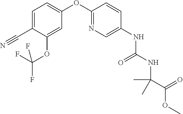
C1=C(OC2=NC=C(NC(=O)NC(C(OC)=O)(C)C)C=C2)C=C(OC(F)(F)F)C(C#N)=C1
